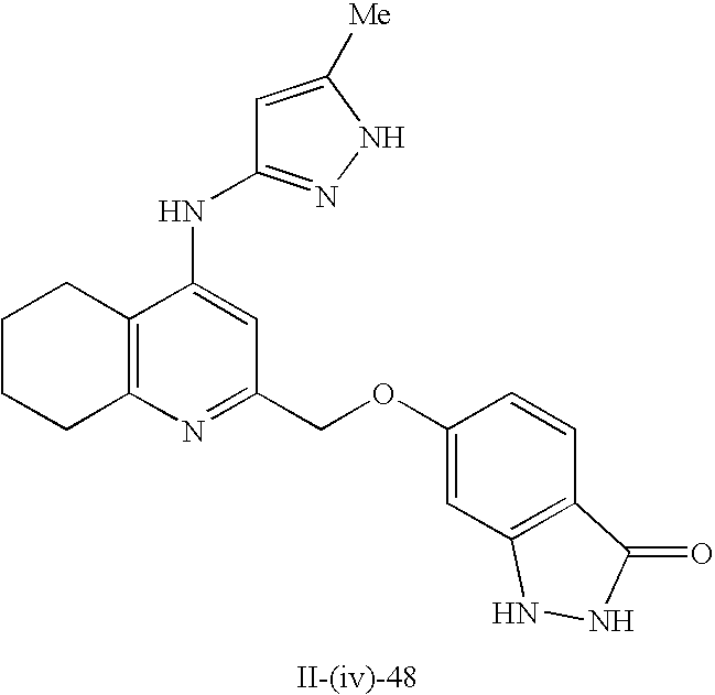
C12=C(N=C(COC3=CC4=C(C=C3)C(=O)NN4)C=C1NC1=NNC([Me])=C1)CCCC2
